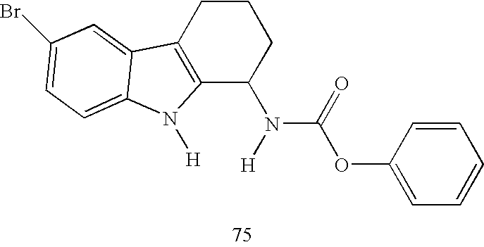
C12=C(CCCC1N([H])C(OC1=CC=CC=C1)=O)C1=CC(Br)=CC=C1N2[H]
